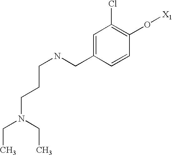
C(NCC1=CC(Cl)=C(O[X1])C=C1)CCN(CC)CC
